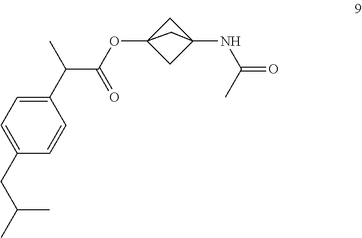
C1C2(OC(C(C)C3=CC=C(CC(C)C)C=C3)=O)CC1(NC(C)=O)C2
